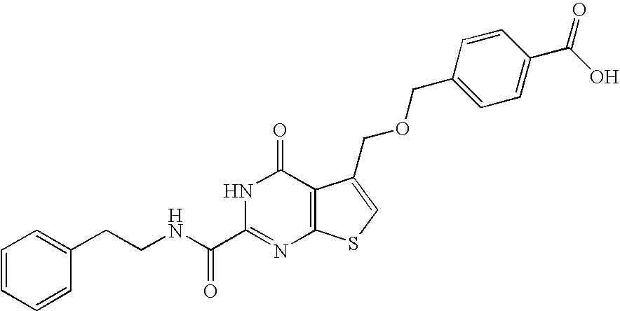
C(C1=CC=CC=C1)CNC(C1=NC2=C(C(=O)N1)C(COCC1=CC=C(C(O)=O)C=C1)=CS2)=O
